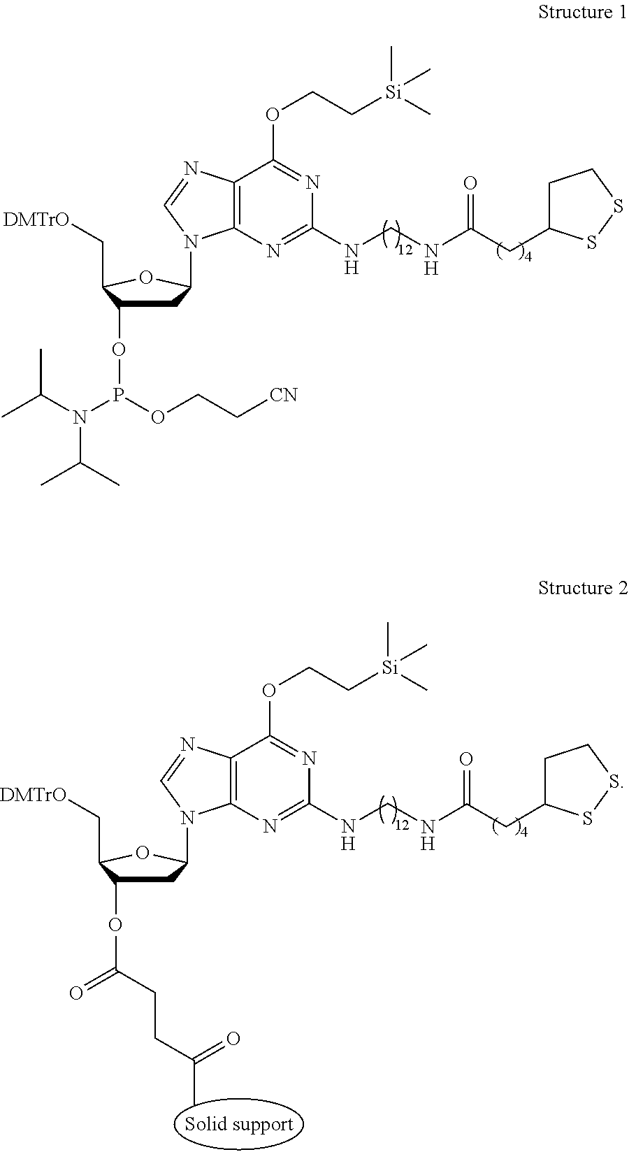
C1C(OP(N(C(C)C)C(C)C)OCC[CN])C(C[DMTrO])OC1N1C2=C(C(OCC[Si](C)(C)C)=NC(NCNC(CC3CCSS3)=O)=N2)N=C1.C1C(OC(=O)CCC(=O)C)C(C[DMTrO])OC1N1C2=C(C(OCC[Si](C)(C)C)=NC(NCNC(CC3CCSS3)=O)=N2)N=C1
